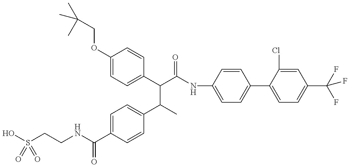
OS(CCNC(C1=CC=C(C(C(C(=O)NC2=CC=C(C3=CC=C(C(F)(F)F)C=C3Cl)C=C2)C2=CC=C(OCC(C)(C)C)C=C2)C)C=C1)=O)(=O)=O
